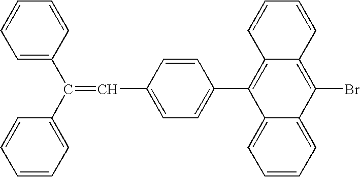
C1=CC=C(C(C2=CC=CC=C2)=CC2=CC=C(C3=C4C(=C(Br)C5=CC=CC=C35)C=CC=C4)C=C2)C=C1
